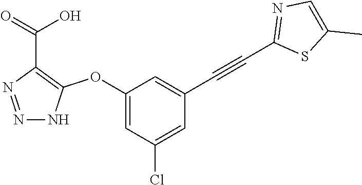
C1(OC2=C(C(=O)O)N=NN2)=CC(Cl)=CC(C#CC2=NC=C(C)S2)=C1
